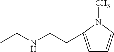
C1=C(CCNCC)N(C)C=C1
